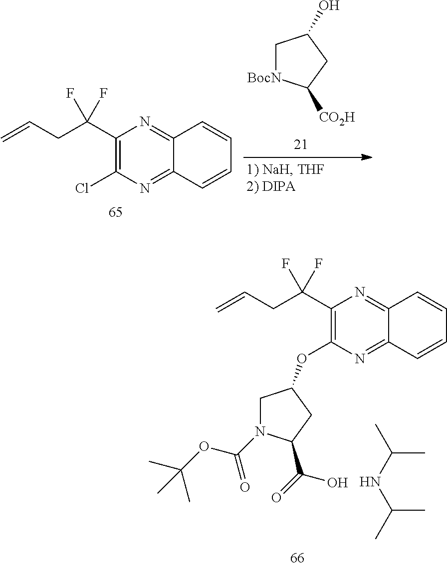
C=CCC(C1=C(Cl)N=C2C(=N1)C=CC=C2)(F)F.C1[BocN]C([CO2H])CC1O.C=CCC(C1=C(OC2CN(C(=O)OC(C)(C)C)C(C(=O)O)C2)N=C2C(=N1)C=CC=C2)(F)F.C(C)(C)NC(C)C
